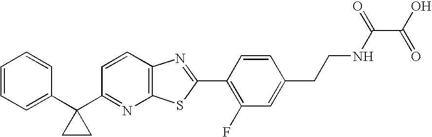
C1(C2(C3=NC4=C(C=C3)N=C(C3=C(F)C=C(CCNC(C(=O)O)=O)C=C3)S4)CC2)=CC=CC=C1
